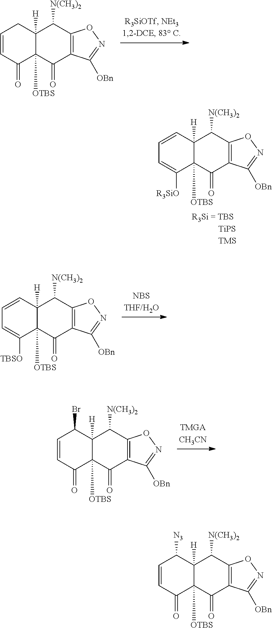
C1=CC2([H])C([OTBS])(C([R3SiO])=C1)C(=O)C1=C(C2[N(CH3)2])ON=C1[OBn].C1=CC(=O)C2([OTBS])C([H])(C1)C([N(CH3)2])C1=C(C2=O)C([OBn])=NO1.C1=CC2([H])C([OTBS])(C([TBSO])=C1)C(=O)C1=C(C2[N(CH3)2])ON=C1[OBn].C1=CC(=O)C2([OTBS])C([H])(C1Br)C([N(CH3)2])C1=C(C2=O)C([OBn])=NO1.C1=CC(=O)C2([OTBS])C([H])(C1[N3])C([N(CH3)2])C1=C(C2=O)C([OBn])=NO1
